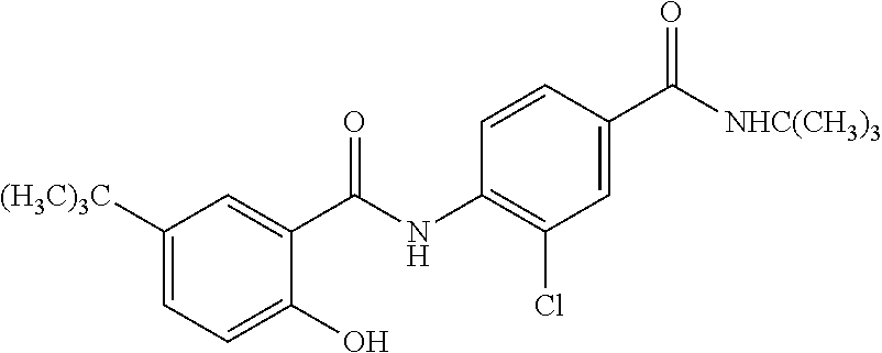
C1(O)=CC=C([(H3C)3C])C=C1C(NC1=C(Cl)C=C(C([NHC(CH3)3])=O)C=C1)=O
